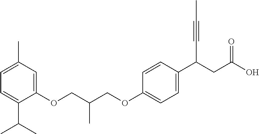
C1(OCC(COC2=CC=C(C(CC(O)=O)C#CC)C=C2)C)=CC(C)=CC=C1C(C)C
